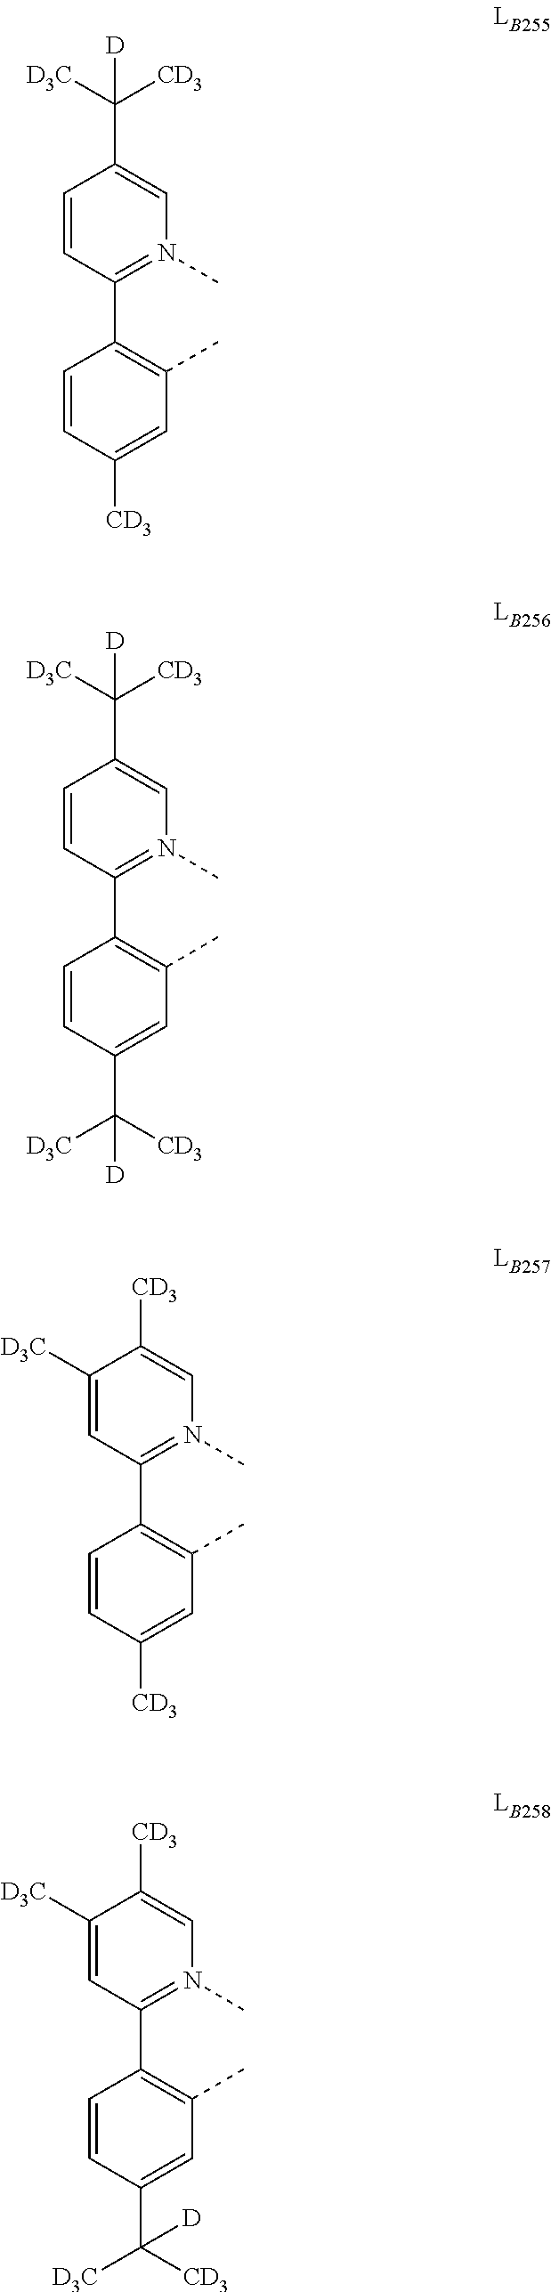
C1=CC(C2=C(C)C=C([CD3])C=C2)=N(C)C=C1C([D3C])([CD3])[D].C1=CC(C2=C(C)C=C(C([CD3])([D3C])[D])C=C2)=N(C)C=C1C([D3C])([CD3])[D].C1([D3C])=CC(C2=C(C)C=C([CD3])C=C2)=N(C)C=C1[CD3].C1([D3C])=CC(C2=C(C)C=C(C([CD3])([D3C])[D])C=C2)=N(C)C=C1[CD3]
